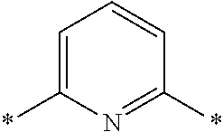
C1=C(*)N=C(*)C=C1
